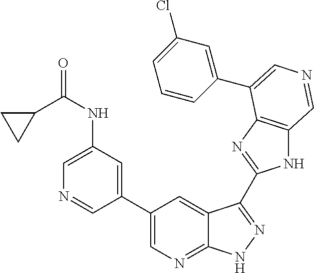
C1(C2=CN=C3C(=C2)C(C2=NC4=C(N2)C=NC=C4C2=CC(Cl)=CC=C2)=NN3)=CC(NC(=O)C2CC2)=CN=C1
